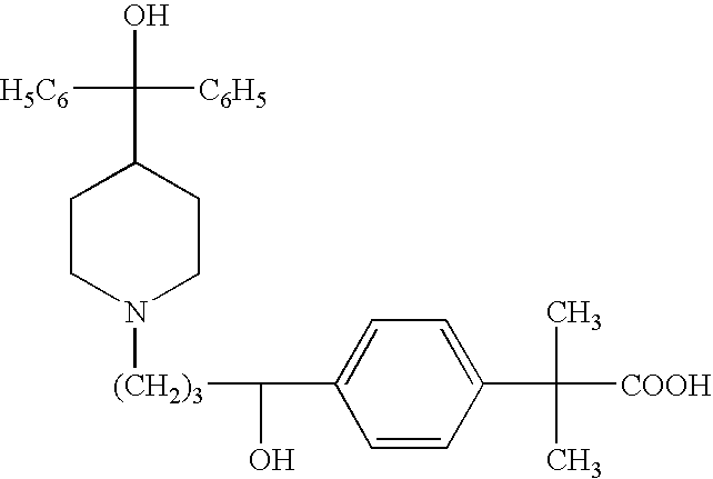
C1CN([(CH2)3]C(O)C2=CC=C(C(C)(C)[COOH])C=C2)CCC1C(O)([C6H5])[H5C6]
